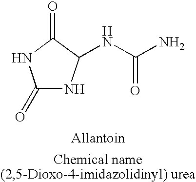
C1(=O)NC(NC(N)=O)C(=O)N1
